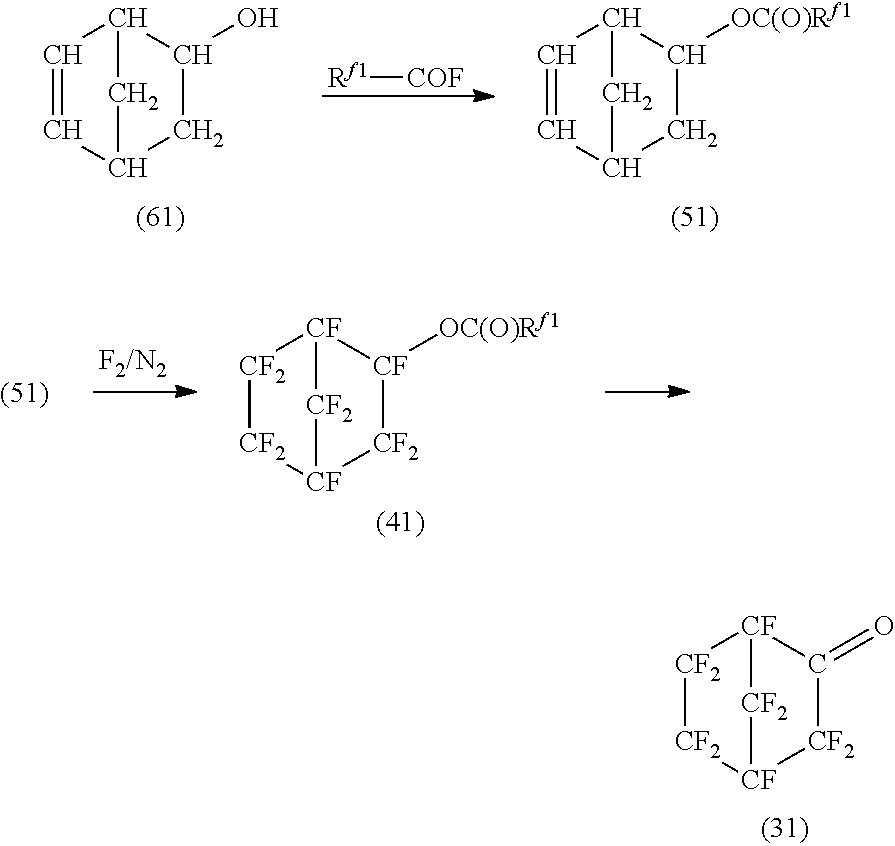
C12CC(C=C1)CC2[OC(O)Rf1].[Rf1][COF].C12CC(C=C1)CC2O.[CF]12[CF2][CF]([CF2][CF2]1)[CF2]C2=O.[CF]12[CF2][CF]([CF2][CF2]1)[CF2][CF]2[OC(O)Rf1]
